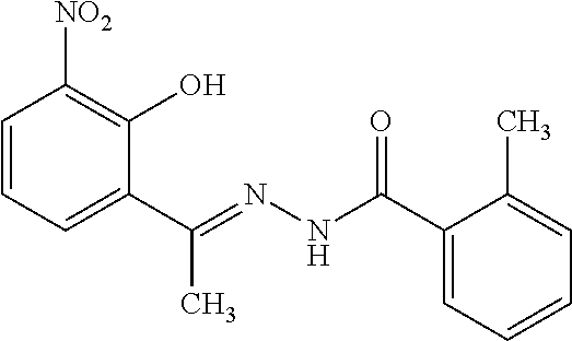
C1=CC=C(C(=NNC(C2=CC=CC=C2C)=O)C)C(O)=C1[NO2]
